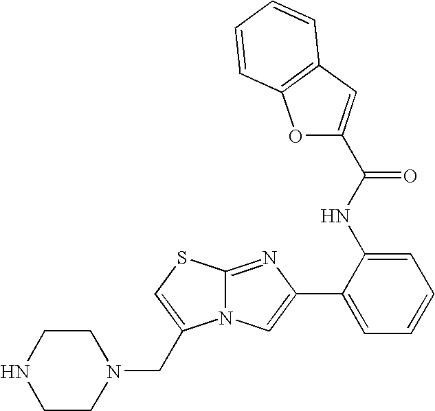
N12C(=NC(C3=CC=CC=C3NC(=O)C3=CC4=C(O3)C=CC=C4)=C1)SC=C2CN1CCNCC1
